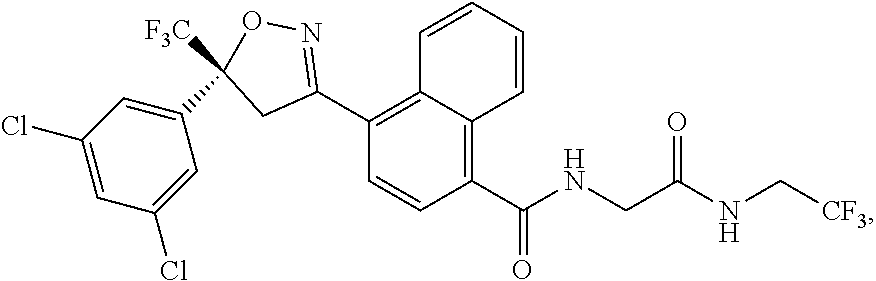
C1(C(NCC(NC[CF3])=O)=O)=C2C(=C(C3=NOC([F3C])(C4=CC(Cl)=CC(Cl)=C4)C3)C=C1)C=CC=C2
